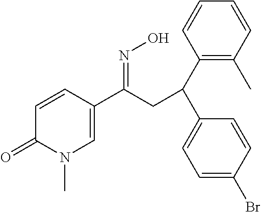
C1=CC(C(CC(C2=C(C)C=CC=C2)C2=CC=C(Br)C=C2)=NO)=CN(C)C1=O
